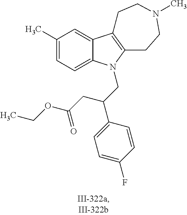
C1(C)=CC=C2C(=C1)C1=C(CCN(C)CC1)N2CC(C1=CC=C(F)C=C1)CC(OCC)=O
